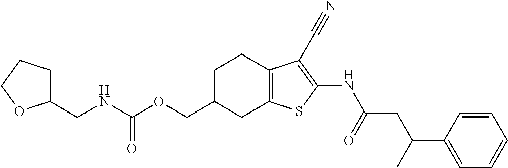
C(C1CC2=C(CC1)C(C#N)=C(NC(CC(C1=CC=CC=C1)C)=O)S2)OC(NCC1CCCO1)=O
